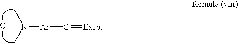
N([Ar][G]=[Eacpt])(C)C
